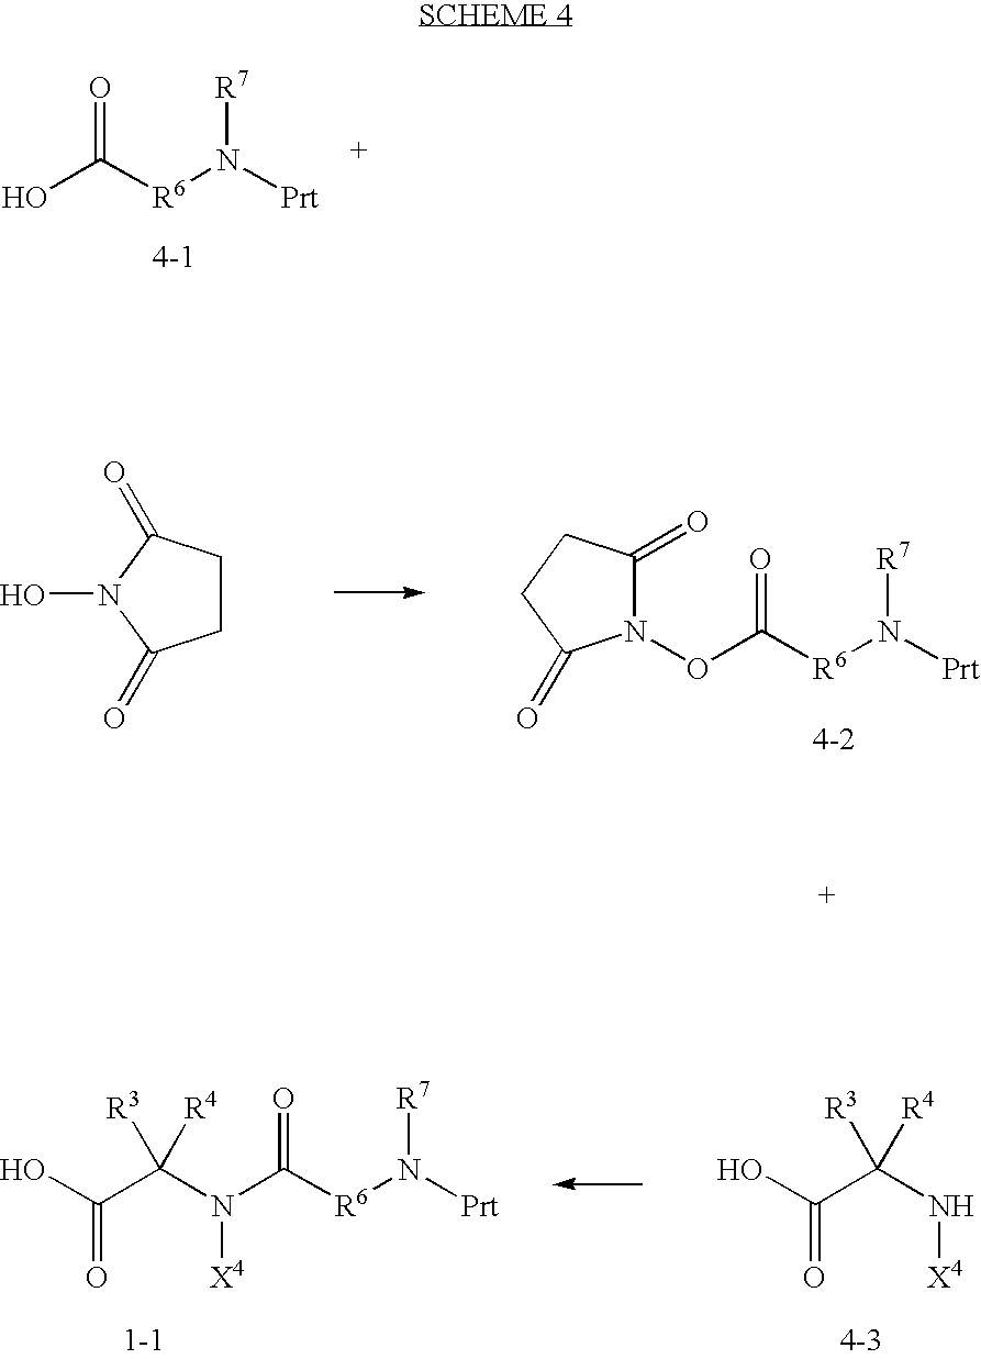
OC(C(N[X4])([R3])[R4])=O.OC(C(N([X4])C([R6]N([Prt])[R7])=O)([R3])[R4])=O.OC([R6]N([Prt])[R7])=O.C1CC(=O)N(O)C1=O.N1(OC([R6]N([Prt])[R7])=O)C(=O)CCC1=O
